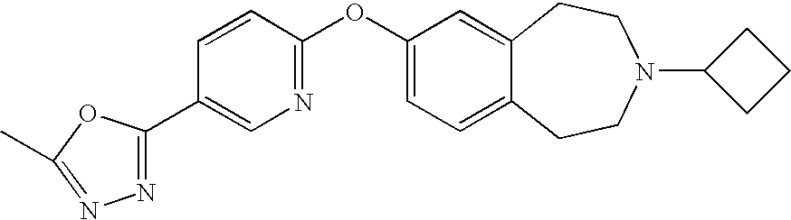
C1(OC2=NC=C(C3=NN=C(C)O3)C=C2)=CC=C2C(=C1)CCN(C1CCC1)CC2
